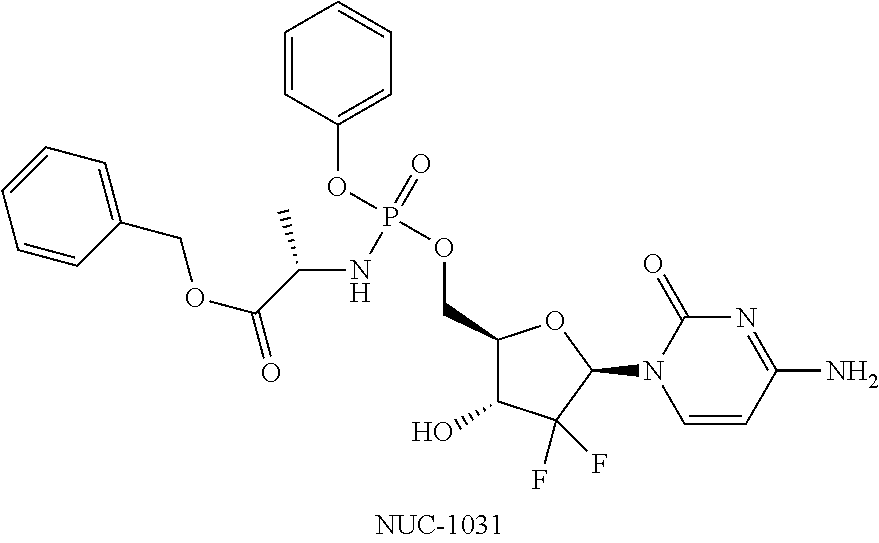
C1(COP(=O)(OC2=CC=CC=C2)NC(C(OCC2=CC=CC=C2)=O)C)C(O)C(F)(F)C(N2C(=O)N=C(N)C=C2)O1
